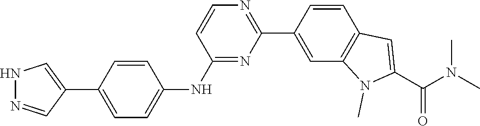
N(C)(C(C1=CC2=C(C=C(C3=NC=CC(NC4=CC=C(C5=CNN=C5)C=C4)=N3)C=C2)N1C)=O)C
